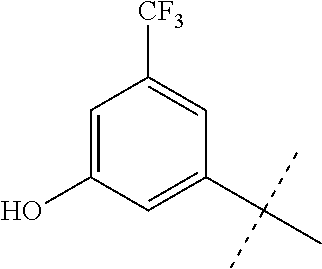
C1=C(O)C=C(C(C)(C)C)C=C1[CF3]
